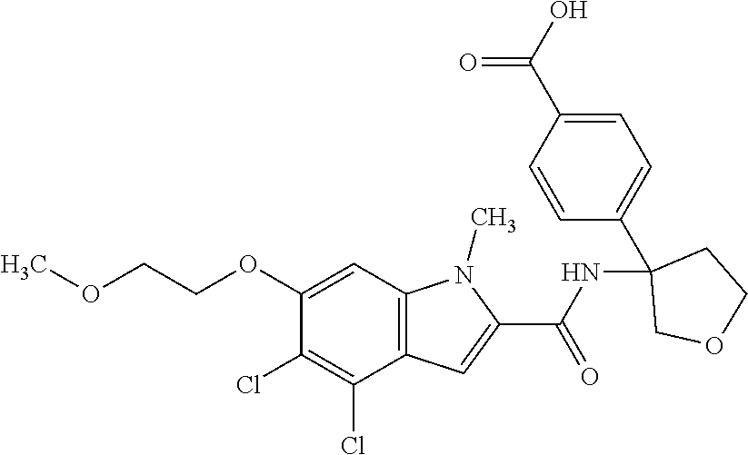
C12=C(C=C(OCCOC)C(Cl)=C1Cl)N(C)C(C(NC1(C3=CC=C(C(O)=O)C=C3)COCC1)=O)=C2
